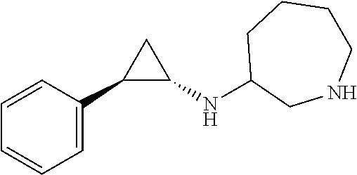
C1=CC=CC(C2C(NC3CNCCCC3)C2)=C1
